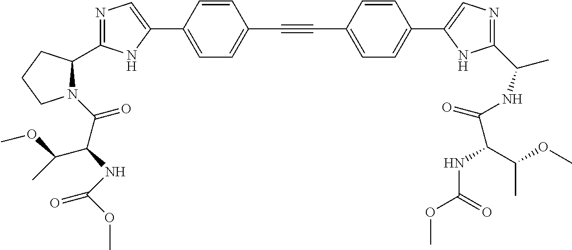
N1=C(C2N(C(C(NC(=O)OC)C(OC)C)=O)CCC2)NC(C2=CC=C(C#CC3=CC=C(C4=CN=C(C(C)NC(=O)C(C(C)OC)NC(=O)OC)N4)C=C3)C=C2)=C1
